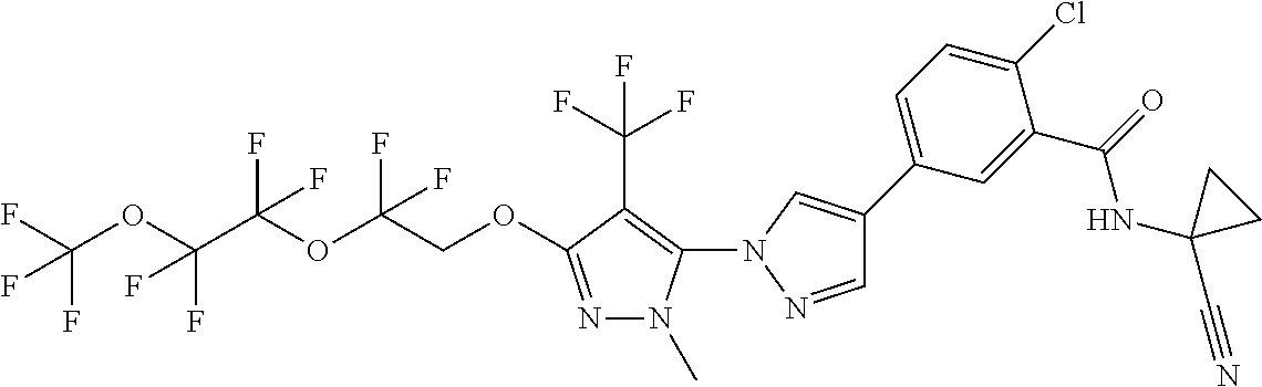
C1=NN(C2=C(C(F)(F)F)C(OCC(OC(C(OC(F)(F)F)(F)F)(F)F)(F)F)=NN2C)C=C1C1=CC=C(Cl)C(C(NC2(C#N)CC2)=O)=C1
